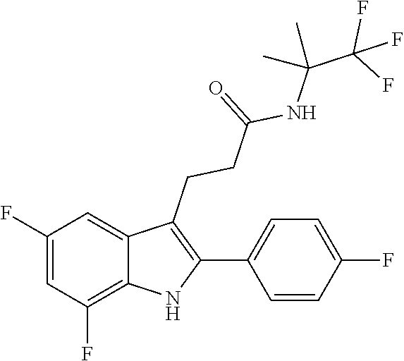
C(NC(CCC1=C(C2=CC=C(F)C=C2)NC2=C(F)C=C(F)C=C12)=O)(C(F)(F)F)(C)C
